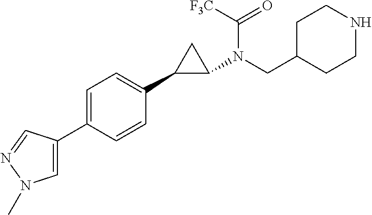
C1=C(C2=CN(C)N=C2)C=CC(C2CC2N(C([F3C])=O)CC2CCNCC2)=C1
